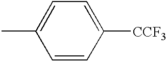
C1=CC([CCF3])=CC=C1C
